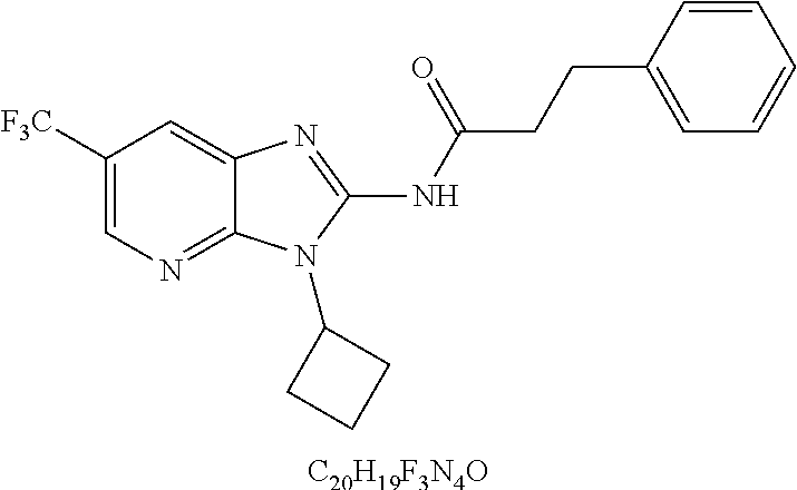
C1([F3C])=CN=C2C(=C1)N=C(NC(CCC1=CC=CC=C1)=O)N2C1CCC1.[C20H19F3N4O]
